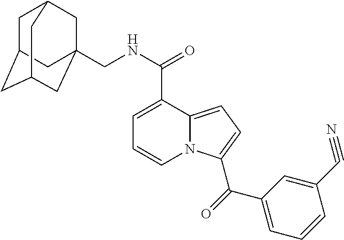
N12C(=CC=C1C(=O)C1=CC=CC(C#N)=C1)C(C(NCC13CC4CC(CC(C1)C4)C3)=O)=CC=C2
